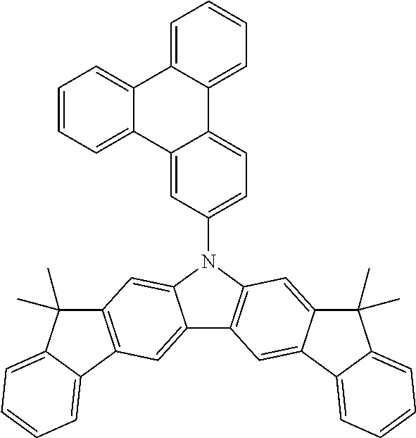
C12=CC3=C(C=C1N(C1=CC=C4C(=C1)C1=CC=CC=C1C1=CC=CC=C41)C1=C2C=C2C(=C1)C(C)(C)C1=CC=CC=C21)C(C)(C)C1=CC=CC=C31
